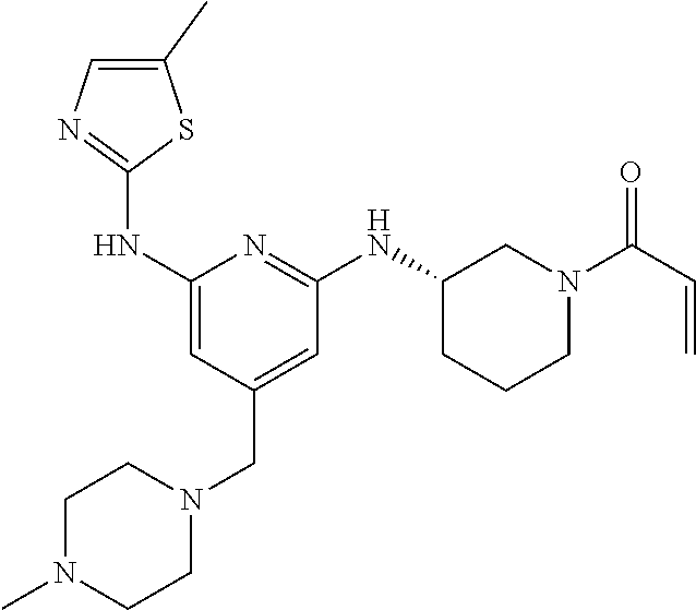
C1(NC2=NC=C(C)S2)=CC(CN2CCN(C)CC2)=CC(NC2CCCN(C(C=C)=O)C2)=N1
